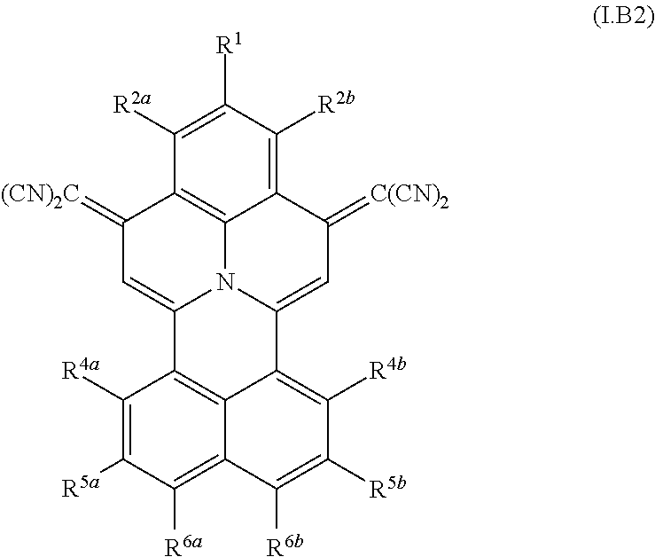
C12=C([R2b])C([R1])=C([R2a])C3=C1N1C(=CC2=[C(CN)2])C2=C([R4b])C([R5b])=C([R6b])C4=C([R6a])C([R5a])=C([R4a])C(=C24)C1=CC3=[(CN)2C]
